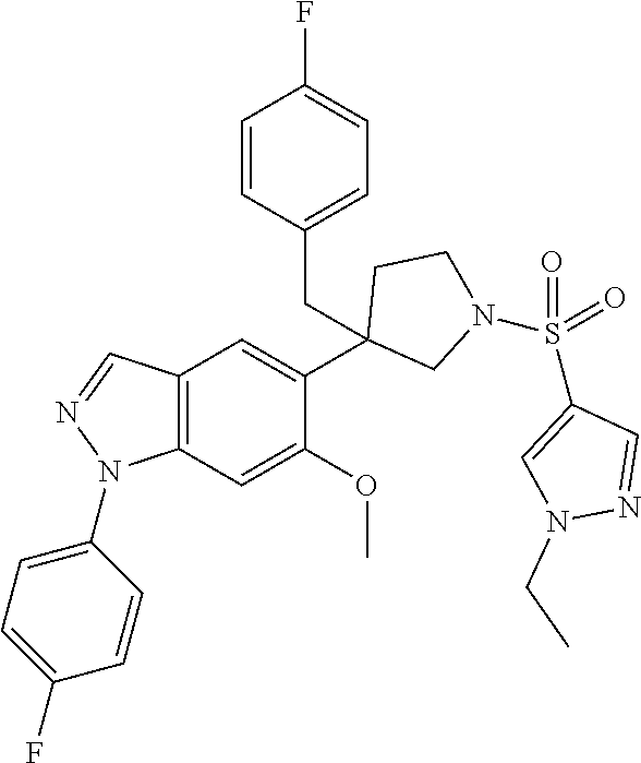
C12=C(C=C(OC)C(C3(CC4=CC=C(F)C=C4)CN(S(C4=CN(CC)N=C4)(=O)=O)CC3)=C1)N(C1=CC=C(F)C=C1)N=C2
